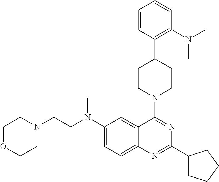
C1(N(CCN2CCOCC2)C)=CC=C2C(=C1)C(N1CCC(C3=C(N(C)C)C=CC=C3)CC1)=NC(C1CCCC1)=N2
